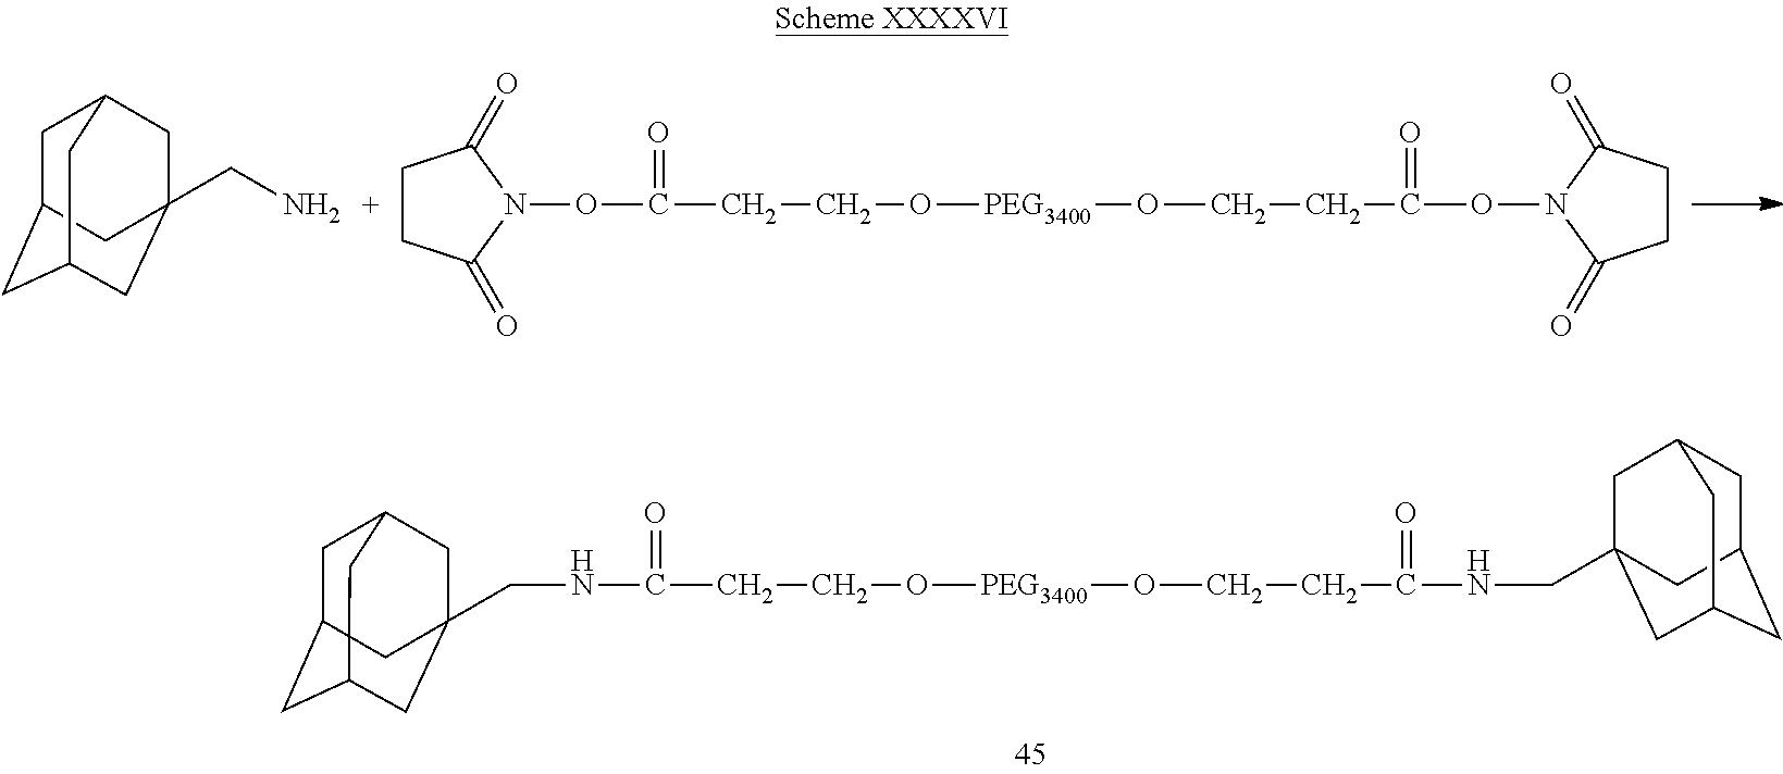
C1C2CC3CC(CN)(CC1C3)C2.C1CC(=O)N(OC(=O)CCO[PEG3400]OCCC(=O)ON2C(=O)CCC2=O)C1=O.N(C(=O)CCO[PEG3400]OCCC(=O)NCC12CC3CC(CC(C1)C3)C2)CC12CC3CC(CC(C1)C3)C2
